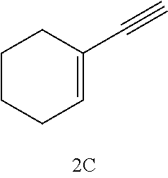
C1CCC=C(C#C)C1
